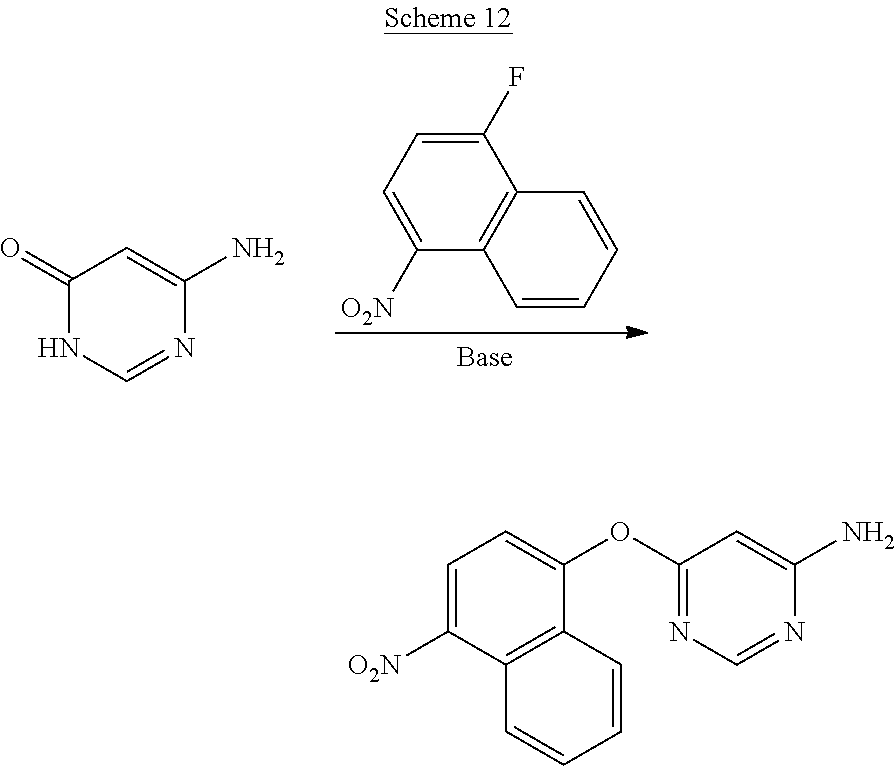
C1(=O)NC=NC(N)=C1.C1(F)=CC=C([O2N])C2=C1C=CC=C2.C1=C([O2N])C2=C(C(OC3=NC=NC(N)=C3)=C1)C=CC=C2
